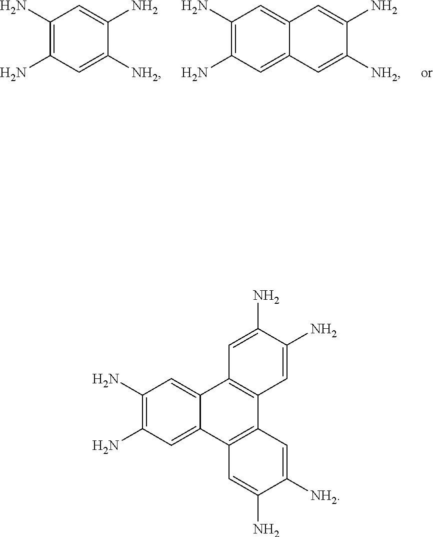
C1(N)=C(N)C=C2C(=C1)C1=C(C3=C2C=C(N)C([NH2])=C3)C=C(N)C(N)=C1.C1(N)=C(N)C=C([NH2])C(N)=C1.C12=CC(N)=C(N)C=C1C=C([NH2])C(N)=C2
